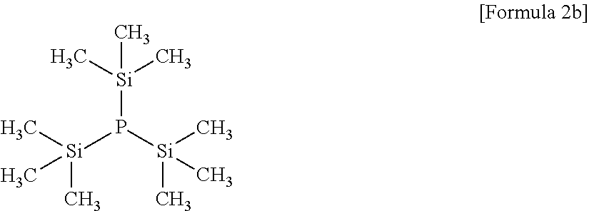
P([Si](C)(C)C)([Si](C)(C)C)[Si](C)(C)C
